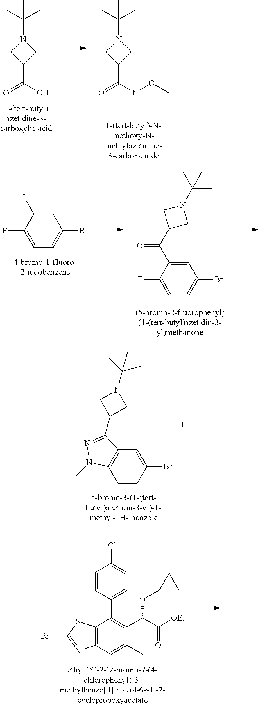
C(C1CN(C(C)(C)C)C1)(=O)O.C(C1CN(C(C)(C)C)C1)(=O)N(OC)C.C1=C(F)C(I)=CC(Br)=C1.C1=C(F)C(C(C2CN(C(C)(C)C)C2)=O)=CC(Br)=C1.C1(Br)=CC2=C(C=C1)N(C)N=C2C1CN(C(C)(C)C)C1.C12=C(C=C(C)C(C(C([OEt])=O)OC3CC3)=C1C1=CC=C(Cl)C=C1)N=C(Br)S2
